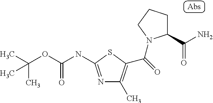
N1=C(NC(OC(C)(C)C)=O)SC(C(=O)N2C(C(N)=O)CCC2)=C1C
